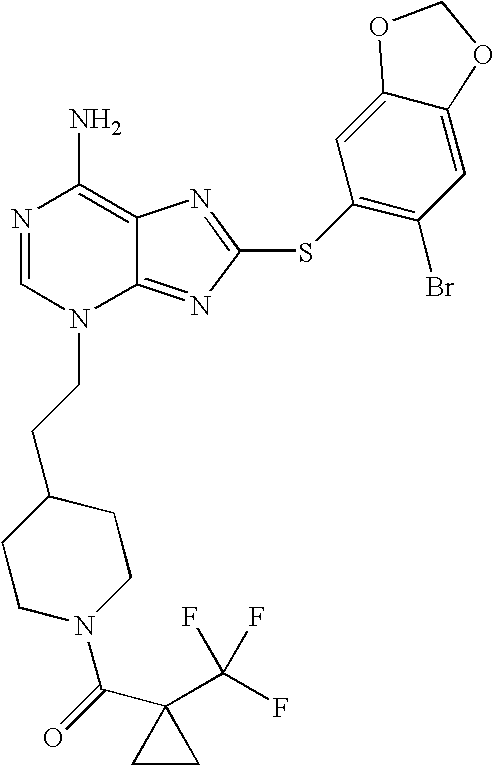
N1=CN(CCC2CCN(C(=O)C3(C(F)(F)F)CC3)CC2)C2=NC(SC3=C(Br)C=C4C(=C3)OCO4)=NC2=C1N
